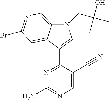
N1=C(C2=CN(CC(C)(O)C)C3=CN=C(Br)C=C32)C(C#N)=CN=C1N
